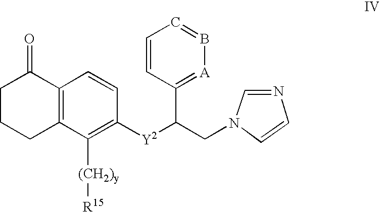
C1C2=C(C(=O)CC1)C=CC([Y2]C(CN1C=CN=C1)C1=[A]B=CC=C1)=C2[(CH2)y][R15]
